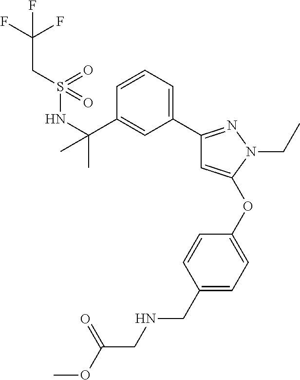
C1=CC=C(C2=NN(CC)C(OC3=CC=C(CNCC(=O)OC)C=C3)=C2)C=C1C(NS(CC(F)(F)F)(=O)=O)(C)C
